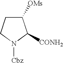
C1([OMs])CCN([Cbz])C1[CONH2]
